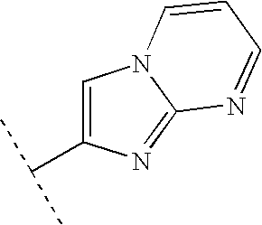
C12=NC(C(C)C)=CN1C=CC=N2
